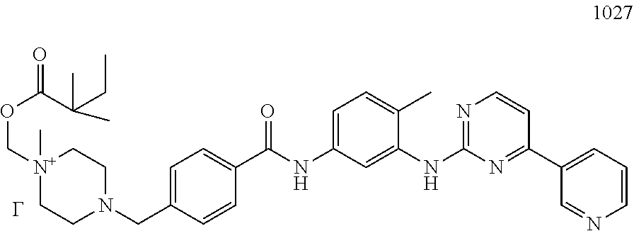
C1CN(CC2=CC=C(C(NC3=CC=C(C)C(NC4=NC=CC(C5=CC=CN=C5)=N4)=C3)=O)C=C2)CC[N+]1(COC(=O)C(C)(C)CC)C
